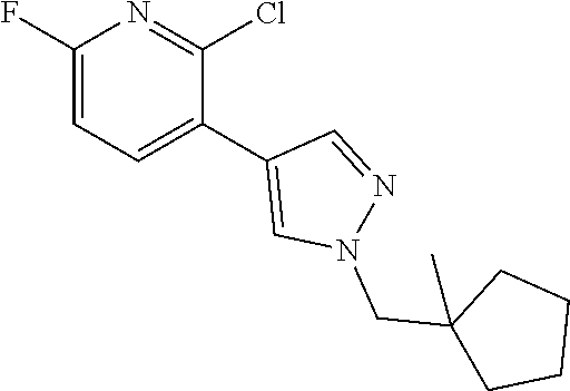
C1(F)=CC=C(C2=CN(CC3(C)CCCC3)N=C2)C(Cl)=N1
